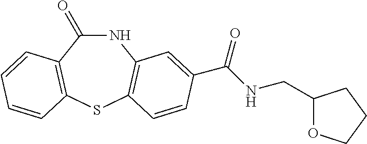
C1(=O)NC2=C(SC3=C1C=CC=C3)C=CC(C(NCC1OCCC1)=O)=C2
